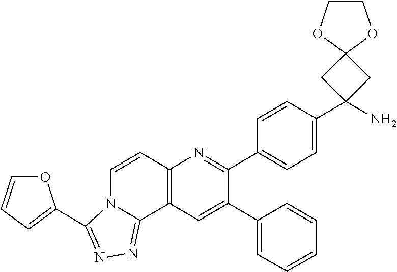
C1(C2=CC3=C(N=C2C2=CC=C(C4(N)CC5(C4)OCCO5)C=C2)C=CN2C3=NN=C2C2=CC=CO2)=CC=CC=C1
